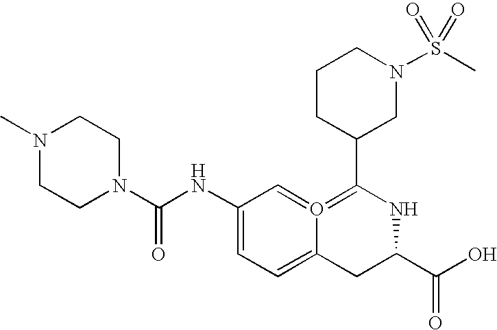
N1(C)CCN(C(NC2=CC=C3O(=C2)=C(C2CN(S(C)(=O)=O)CCC2)NC(C(O)=O)C3)=O)CC1
